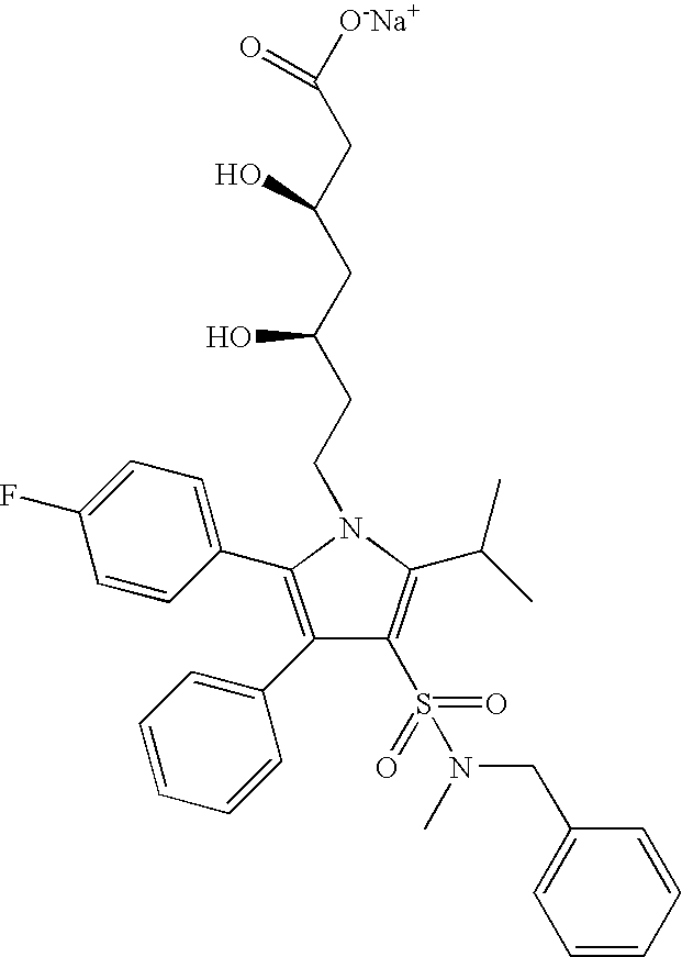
C1(C2=C(C3=CC=CC=C3)C(S(N(C)CC3=CC=CC=C3)(=O)=O)=C(C(C)C)N2CCC(CC(CC(=O)[O-Na+])O)O)=CC=C(F)C=C1
